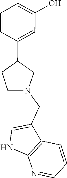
C1=C(O)C=C(C2CCN(CC3=CNC4=C3C=CC=N4)C2)C=C1
